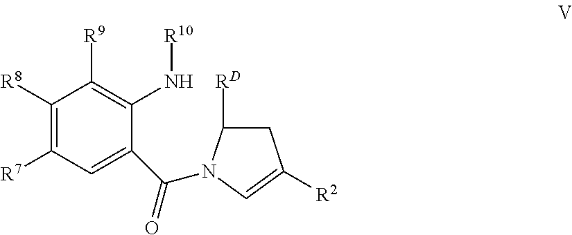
C1([R8])=C([R7])C=C(C(=O)N2C([RD])CC([R2])=C2)C(N[R10])=C1[R9]
